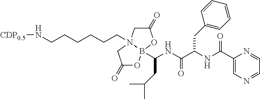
[CDP0.5]NCCCCCCN12->B(C(NC(C(NC(C3=CN=CC=N3)=O)CC3=CC=CC=C3)=O)CC(C)C)(OC(=O)C1)OC(=O)C2
